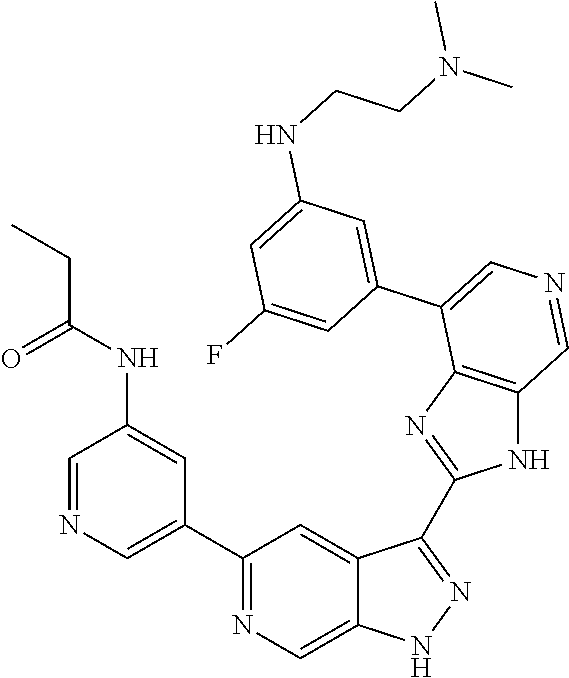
C1(C2=CN=CC(NC(CC)=O)=C2)=NC=C2C(=C1)C(C1=NC3=C(N1)C=NC=C3C1=CC(NCCN(C)C)=CC(F)=C1)=NN2
